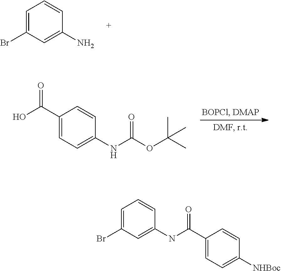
C1=C(Br)C=C(N)C=C1.C1(C(O)=O)=CC=C(NC(OC(C)(C)C)=O)C=C1.BrC1=CC=CC(NC(=O)C2=CC=C([NHBoc])C=C2)=C1
